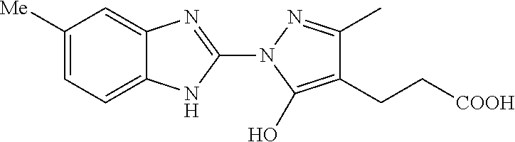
C1([Me])=CC=C2C(=C1)N=C(N1C(O)=C(CC[COOH])C(C)=N1)N2
